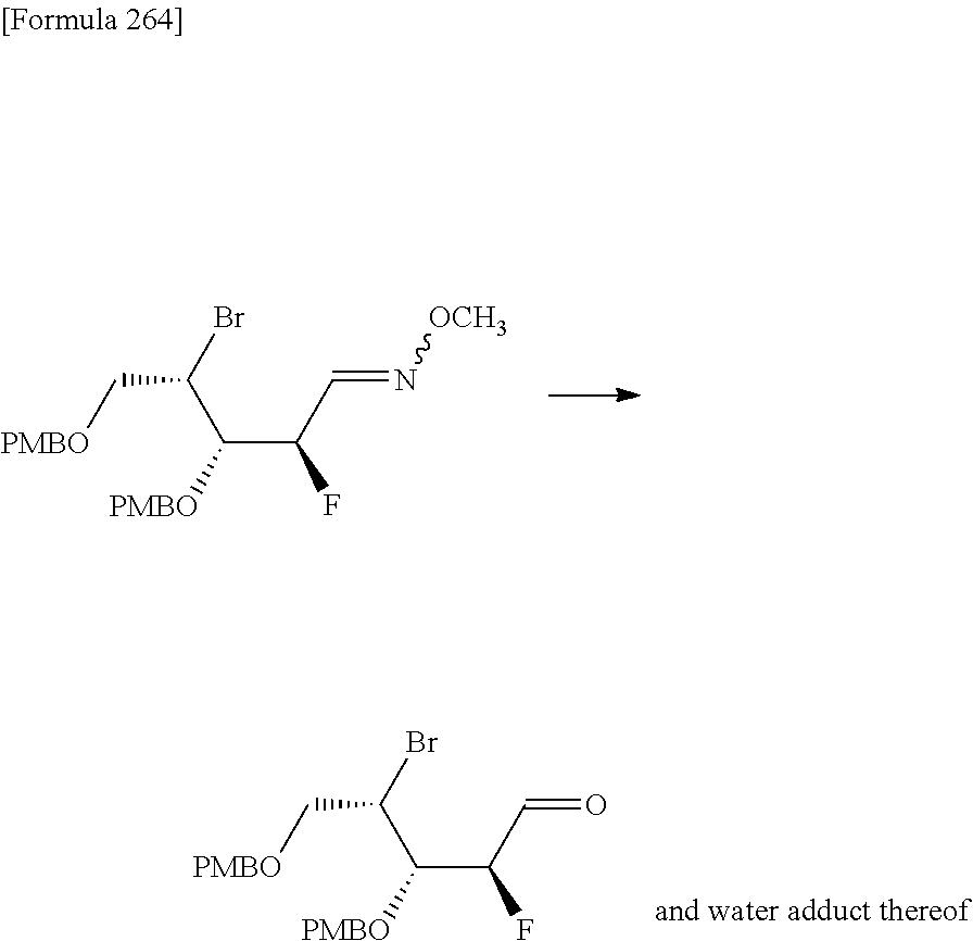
[PMBO]CC(Br)C([PMBO])C(C=N[OCH3])F.[PMBO]CC(Br)C([PMBO])C(C=O)F
